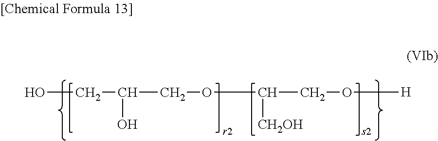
OCC(COC(CO[H])[CH2OH])O
